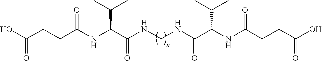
OC(CCC(NC(C(NCNC(C(NC(CCC(O)=O)=O)C(C)C)=O)=O)C(C)C)=O)=O
